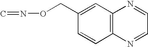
C12=C(C=C(CON=C)C=C1)N=CC=N2
